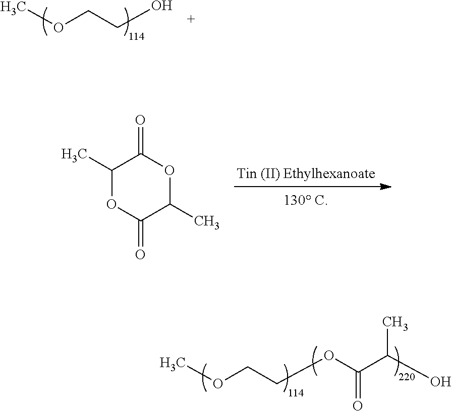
COCCO.C1(C)OC(=O)C(C)OC1=O.COCCOC(C(O)C)=O
